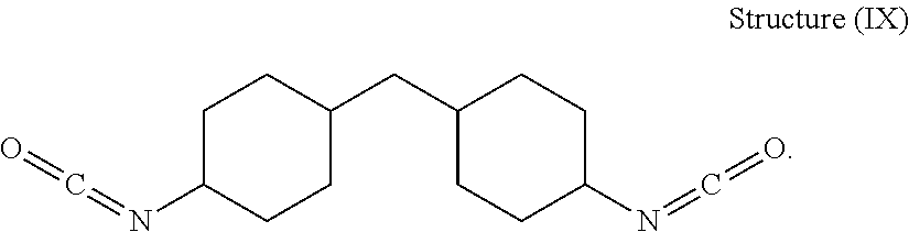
C1C(N=C=O)CCC(CC2CCC(N=C=O)CC2)C1
